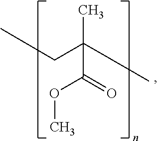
C(C(=O)OC)(C)(CC)C
